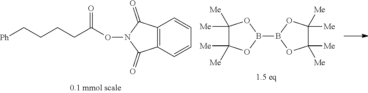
[Ph]CCCCC(ON1C(=O)C2=C(C1=O)C=CC=C2)=O.B1(B2OC([Me])([Me])C([Me])([Me])O2)OC([Me])([Me])C([Me])([Me])O1
